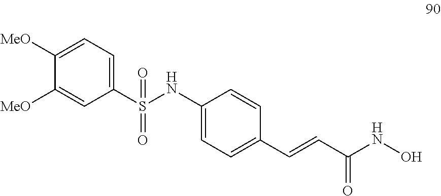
C1(S(NC2=CC=C(C=CC(NO)=O)C=C2)(=O)=O)=CC=C([MeO])C([MeO])=C1
